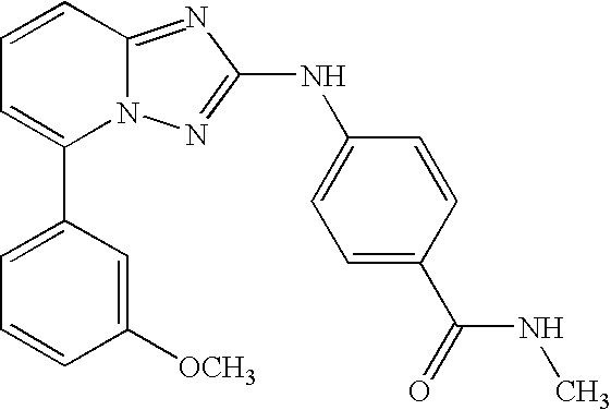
C1(C2=CC=CC3=NC(NC4=CC=C(C(NC)=O)C=C4)=NN23)=CC=CC([OCH3])=C1
